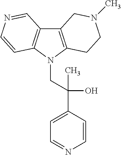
C12=C(N(CC(C3=CC=NC=C3)(O)C)C3=C1C=NC=C3)CCN(C)C2
